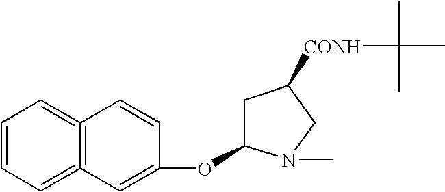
[CONH](C(C)(C)C)C1CN(C)C(OC2=CC3=C(=CC=CC=3)C=C2)C1
